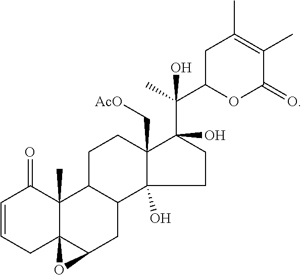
C1=CCC23C(C)(C1=O)C1C(CC2O3)C2(O)CCC(C(C)(C3OC(=O)C(C)=C(C)C3)O)(O)C2(C[AcO])CC1
